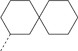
C1(C)CC2(CCC1)CCCCC2
